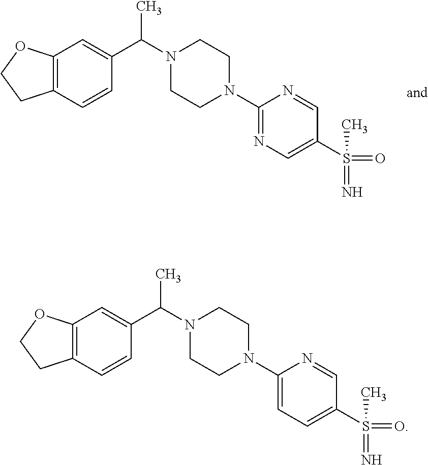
C12=C(C=CC(C(N3CCN(C4=NC=C(S(=O)(=N)C)C=N4)CC3)C)=C1)CCO2.C12=C(C=CC(C(N3CCN(C4=CC=C(S(=O)(=N)C)C=N4)CC3)C)=C1)CCO2
